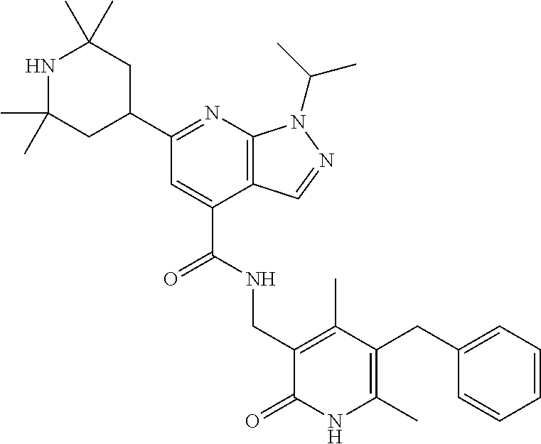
C(C1=CC(C2CC(C)(C)NC(C)(C)C2)=NC2=C1C=NN2C(C)C)(NCC1=C(C)C(CC2=CC=CC=C2)=C(C)NC1=O)=O
